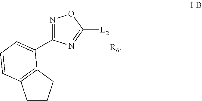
N1=C(C2=CC=CC3=C2CCC3)N=C([L2])O1.[R6]
